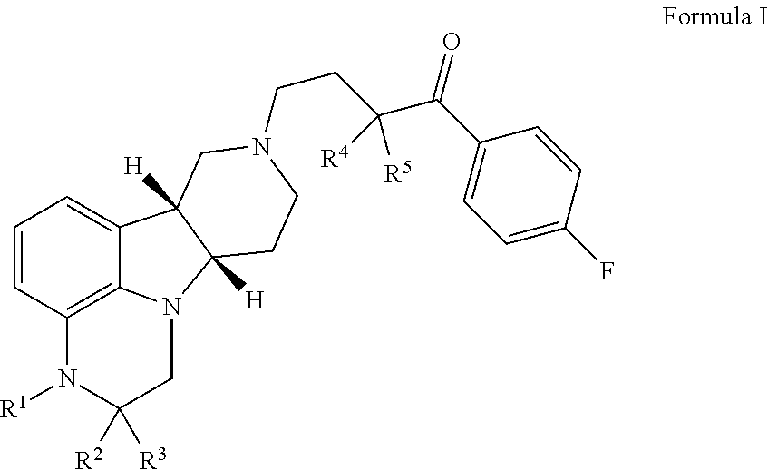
C1=CC2=C3C(=C1)C1([H])C([H])(N3CC([R2])([R3])N2[R1])CCN(CCC(C(C2=CC=C(F)C=C2)=O)([R4])[R5])C1
